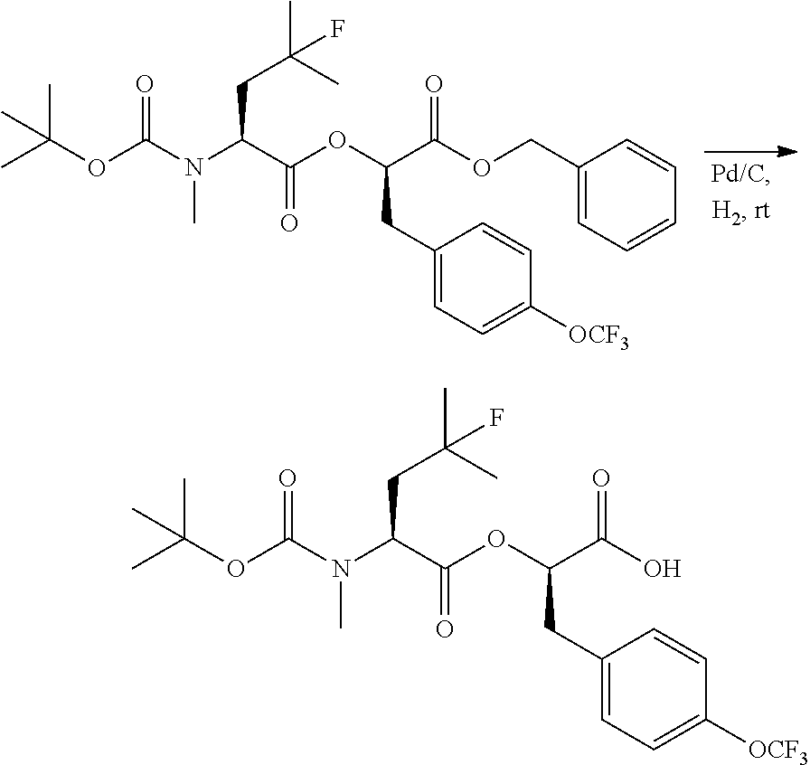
CC(OC(N(C(C(OC(C(OCC1=CC=CC=C1)=O)CC1=CC=C([OCF3])C=C1)=O)CC(C)(C)F)C)=O)(C)C.CC(OC(N(C(C(OC(C(O)=O)CC1=CC=C([OCF3])C=C1)=O)CC(C)(C)F)C)=O)(C)C
